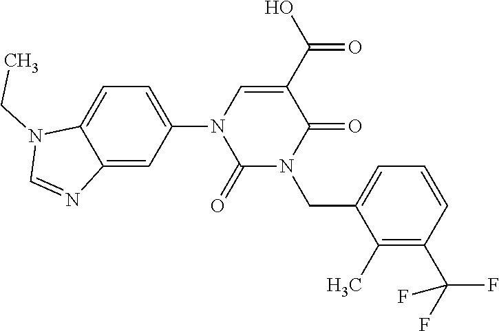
C1=C(N2C(=O)N(CC3=CC=CC(C(F)(F)F)=C3C)C(=O)C(C(O)=O)=C2)C=C2C(=C1)N(CC)C=N2
